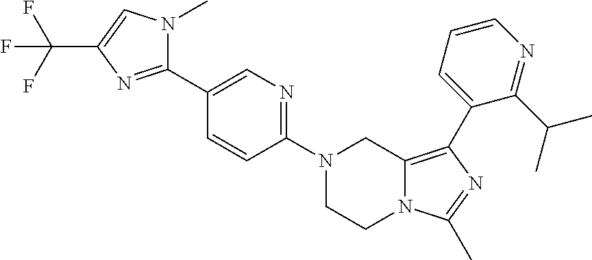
N1(C2=NC=C(C3=NC(C(F)(F)F)=CN3C)C=C2)CCN2C(=C(C3=CC=CN=C3C(C)C)N=C2C)C1
